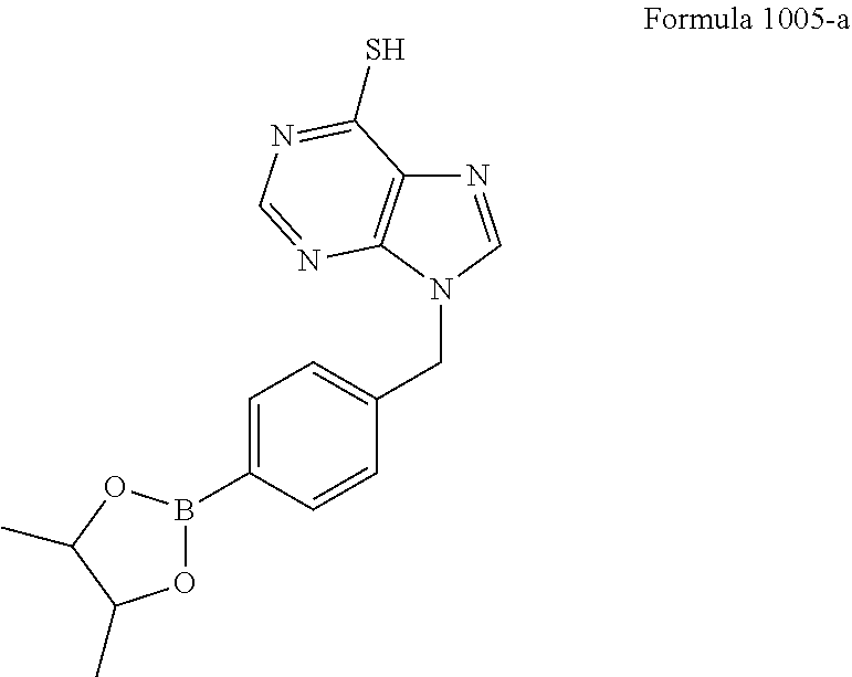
C1=C(B2OC(C)C(C)O2)C=CC(CN2C=NC3=C2N=CN=C3S)=C1
